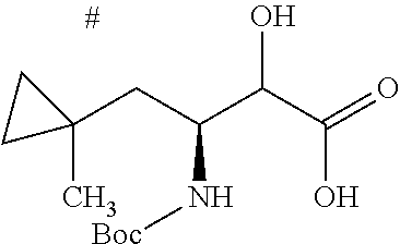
C(C(CC1(C)CC1)N[Boc])(C(=O)O)O
